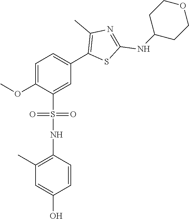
COC1=CC=C(C2=C(C)N=C(NC3CCOCC3)S2)C=C1S(NC1=C(C)C=C(O)C=C1)(=O)=O
